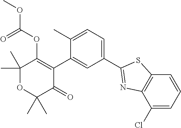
C1(C)(C)OC(C)(C)C(=O)C(C2=CC(C3=NC4=C(C=CC=C4Cl)S3)=CC=C2C)=C1OC(OC)=O
